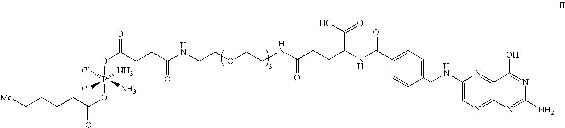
C12=NC(NCC3=CC=C(C(NC(CCC(NCCOCCNC(CCC(O[Pt](OC(CCCC[Me])=O)(N)(Cl)(N)Cl)=O)=O)=O)C(=O)O)=O)C=C3)=CN=C1N=C(N)N=C2O
